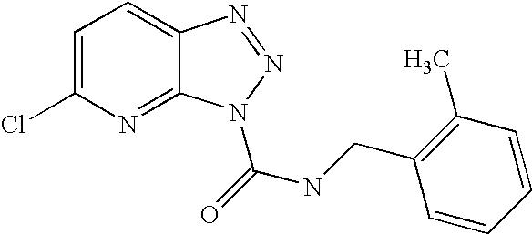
C1(Cl)=CC=C2C(=N1)N(C(=O)NCC1=C(C)C=CC=C1)N=N2
